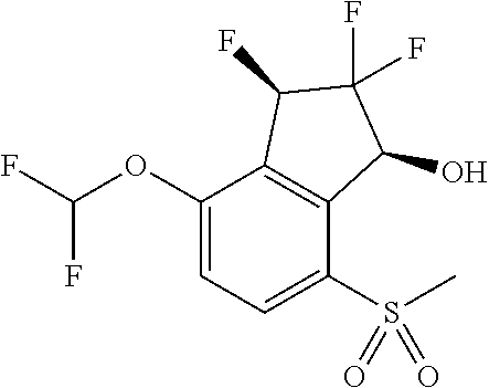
O(C1=CC=C(S(C)(=O)=O)C2=C1C(F)C(F)(F)C2O)C(F)F
